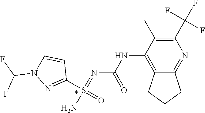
N1=C(S(=NC(NC2=C3CCCC3=NC(C(F)(F)F)=C2C)=O)(=O)N)C=CN1C(F)F
